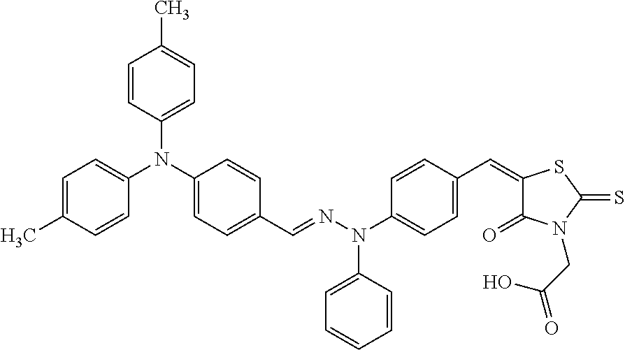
C1=C(C)C=CC(N(C2=CC=C(C=NN(C3=CC=C(C=C4C(=O)N(CC(=O)O)C(=S)S4)C=C3)C3=CC=CC=C3)C=C2)C2=CC=C(C)C=C2)=C1
